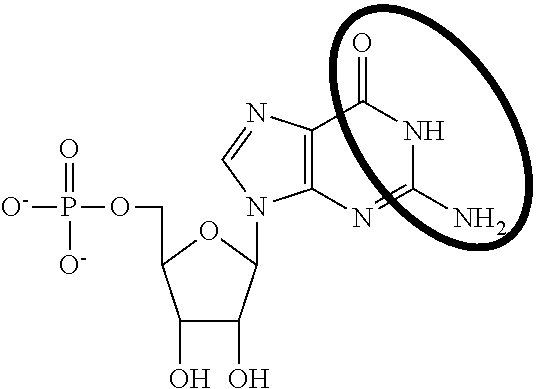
[O-]P(OCC1C(O)C(O)C(N2C3=C(C(=O)NC(N)=N3)N=C2)O1)(=O)[O-]
